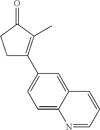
C1C(C2=CC=C3C(=C2)C=CC=N3)=C(C)C(=O)C1
